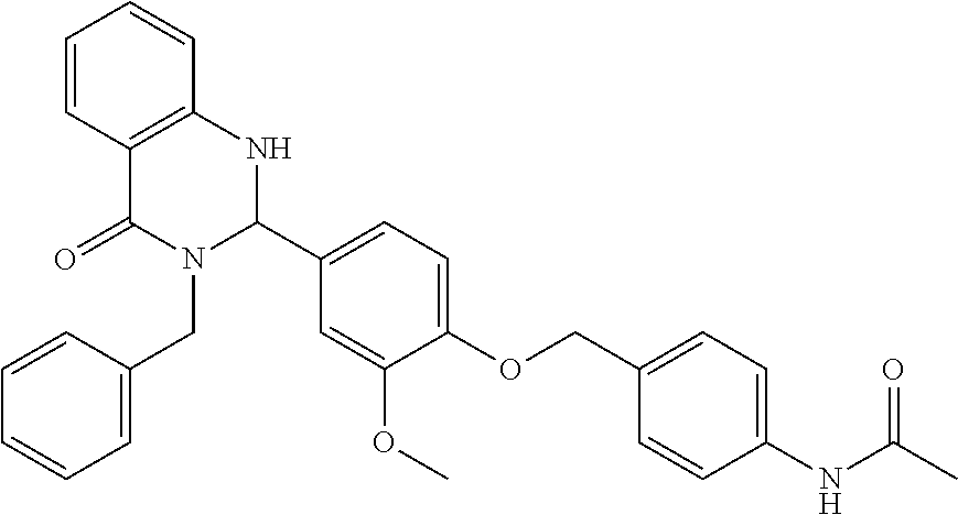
C1=CC2=C(C=C1)NC(C1=CC=C(OCC3=CC=C(NC(C)=O)C=C3)C(OC)=C1)N(CC1=CC=CC=C1)C2=O
